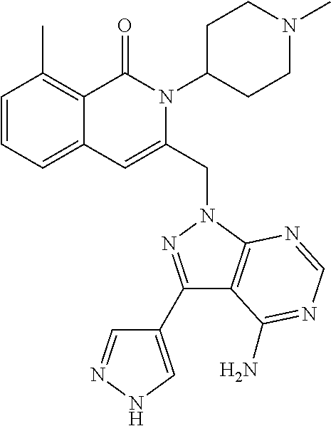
C1=CC=C2C(=C1C)C(=O)N(C1CCN(C)CC1)C(CN1C3=C(C(C4=CNN=C4)=N1)C(N)=NC=N3)=C2
